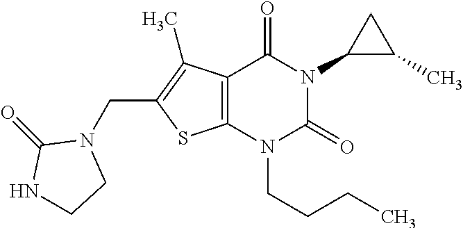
C12=C(N(CCCC)C(=O)N(C3C(C)C3)C1=O)SC(CN1C(=O)NCC1)=C2C
